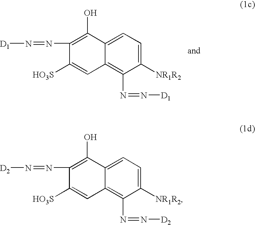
C1(N=N[D1])=C(O)C2=CC=C([NR1R2])C(N=N[D1])=C2C=C1[HO3S].C1(N=N[D2])=C(O)C2=CC=C([NR1R2])C(N=N[D2])=C2C=C1[HO3S]
